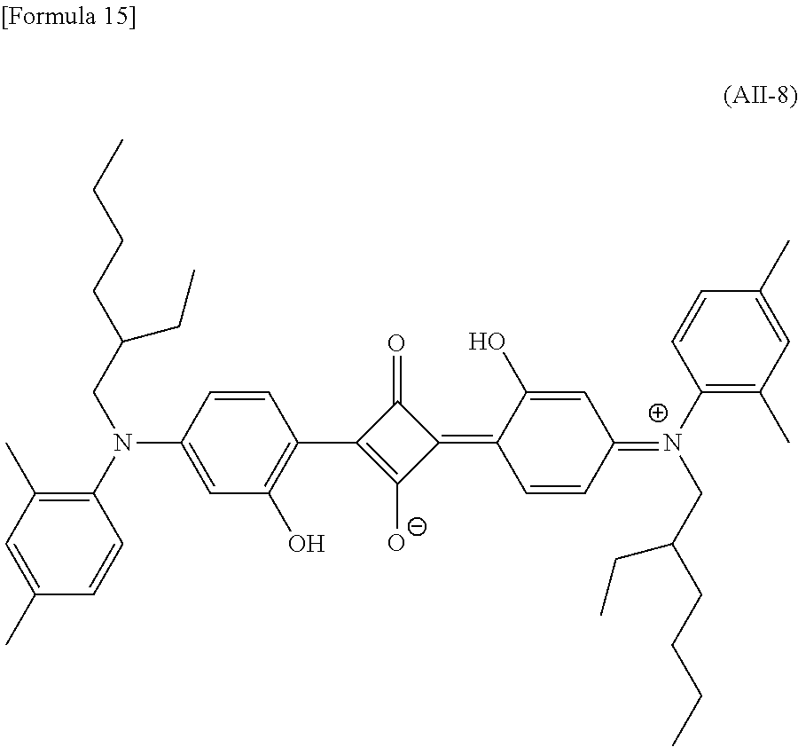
C1(C2=C(O)C=C(N(C3=C(C)C=C(C)C=C3)CC(CCCC)CC)C=C2)=C([O-])C(=C2C=CC(=[N+](C3=C(C)C=C(C)C=C3)CC(CC)CCCC)C=C2O)C1=O
